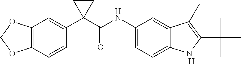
[H].C12=C(C=CC(C3(C(NC4=CC=C5C(=C4)C(C)=C(C(C)(C)C)N5)=O)CC3)=C1)OCO2
